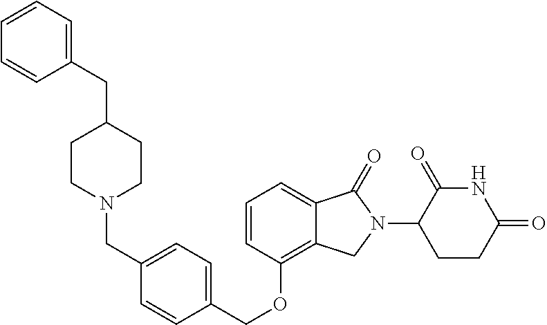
C(OC1=C2C(=CC=C1)C(=O)N(C1C(=O)NC(=O)CC1)C2)C1=CC=C(CN2CCC(CC3=CC=CC=C3)CC2)C=C1
